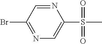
N1=CC(Br)=NC=C1S(C)(=O)=O
